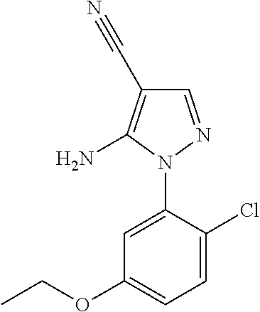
C1=C(N2N=CC(C#N)=C2N)C(Cl)=CC=C1OCC
